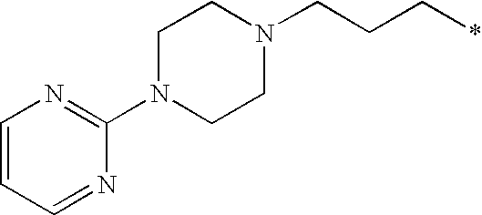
C1N(C2=NC=CC=N2)CCN(CCC*)C1
